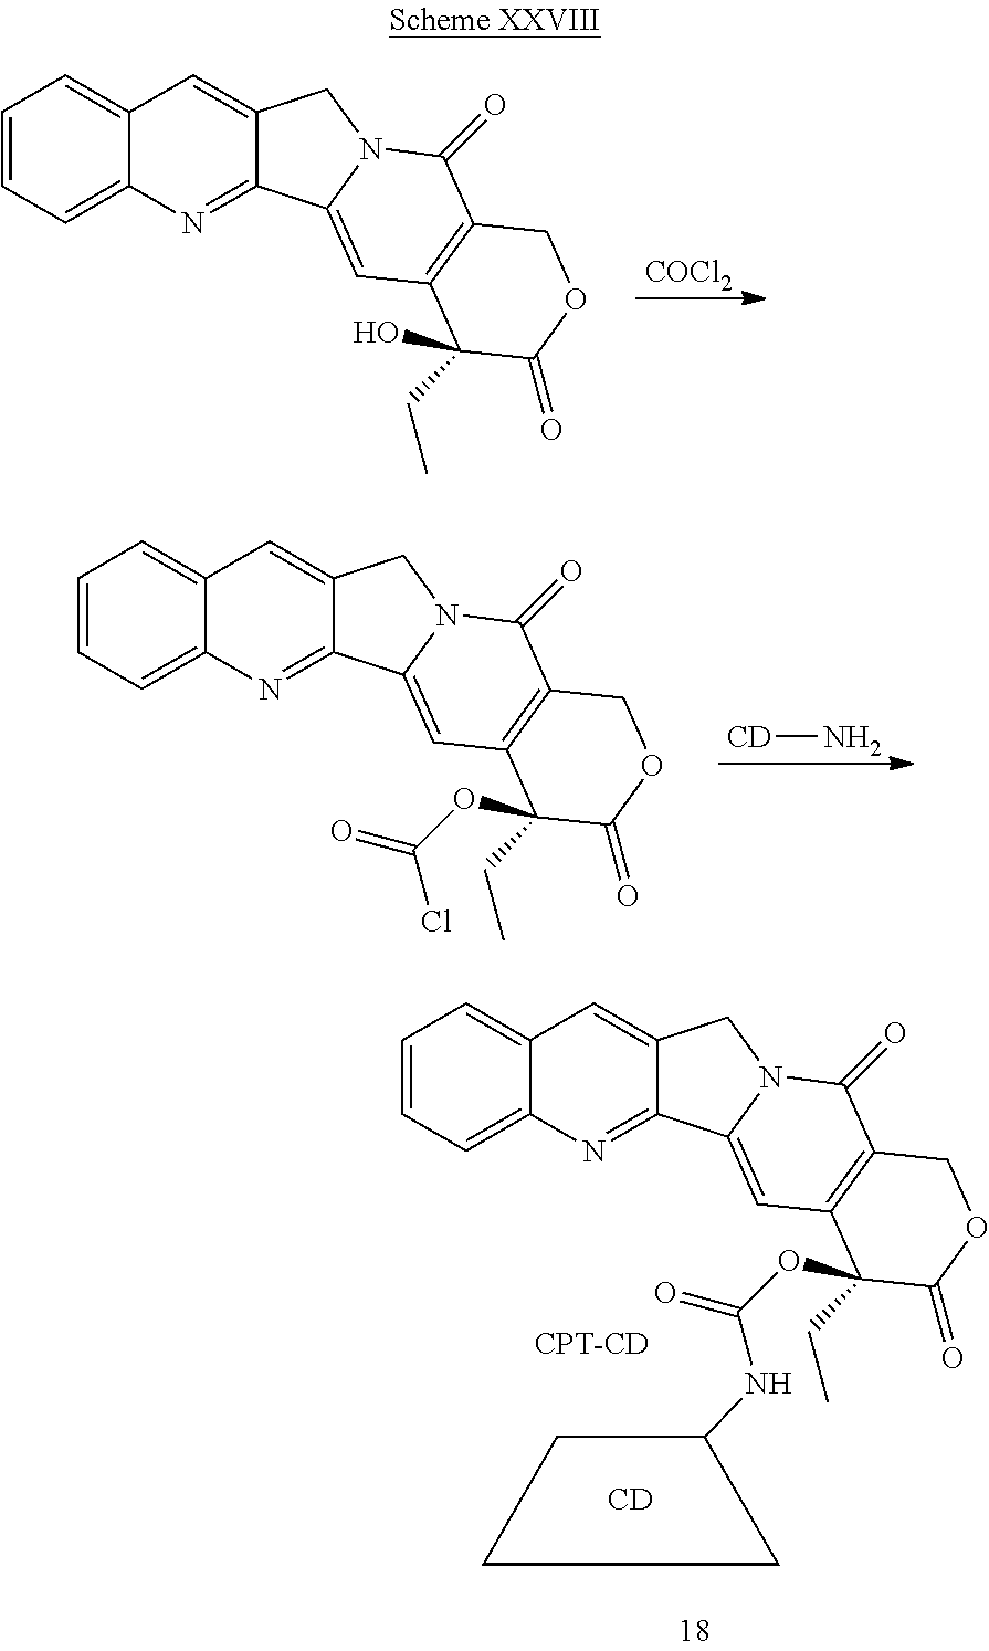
C1=CC=C2C(=C1)C=C1C(=N2)C2=CC3=C(C(=O)N2C1)COC(=O)C3(O)CC.[COCl2].C1=CC=C2C(=C1)C=C1C(=N2)C2=CC3=C(C(=O)N2C1)COC(=O)C3(OC(=O)Cl)CC.[CD]N.C1=CC=C2C(=C1)C=C1C(=N2)C2=CC3=C(C(=O)N2C1)COC(=O)C3(OC(=O)NC1CCC1)CC.[CD].[CPT-CD]
